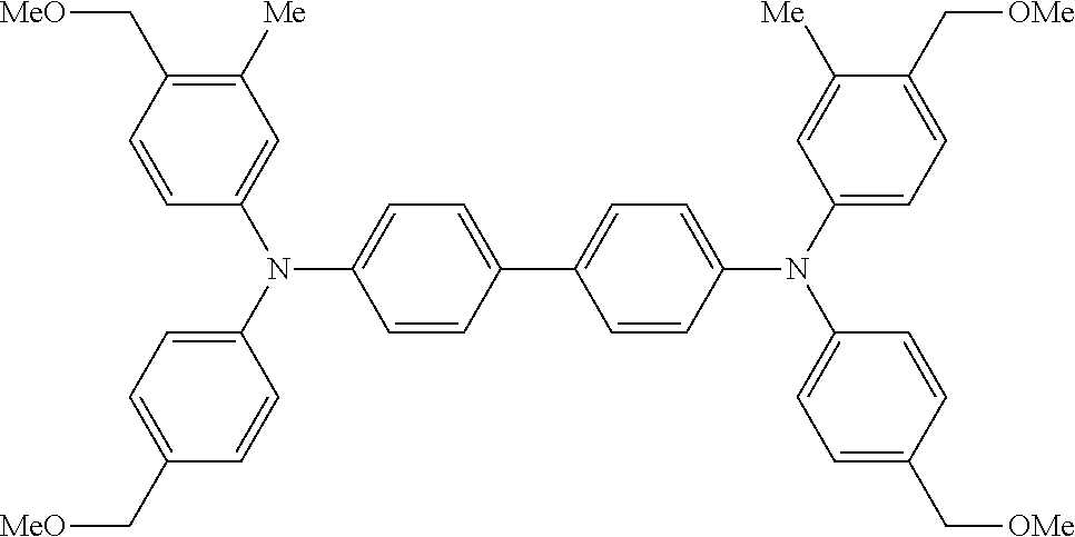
C1=C(N(C2=CC=C(C[OMe])C([Me])=C2)C2=CC=C(C[OMe])C=C2)C=CC(C2=CC=C(N(C3=CC([Me])=C(C[MeO])C=C3)C3=CC=C(C[MeO])C=C3)C=C2)=C1
